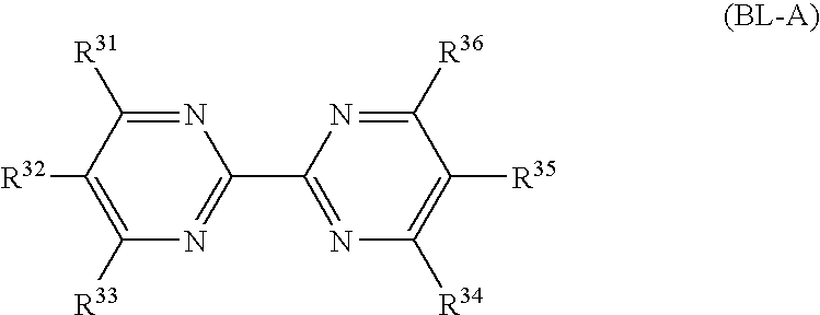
N1=C([R31])C([R32])=C([R33])N=C1C1=NC([R34])=C([R35])C([R36])=N1
